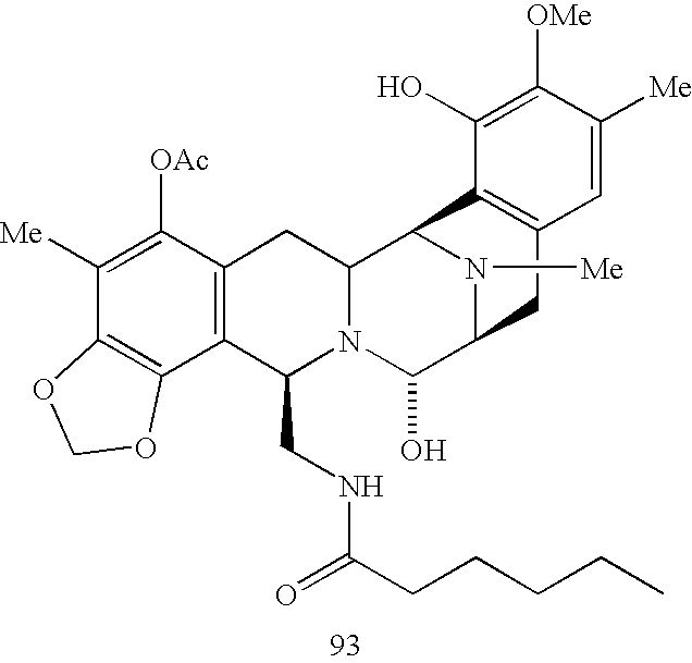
C1([Me])=C([OAc])C2=C(C3=C1OCO3)C(CNC(CCCCC)=O)N1C(C2)C2N([Me])C(C1O)CC1=C2C(O)=C([OMe])C([Me])=C1
